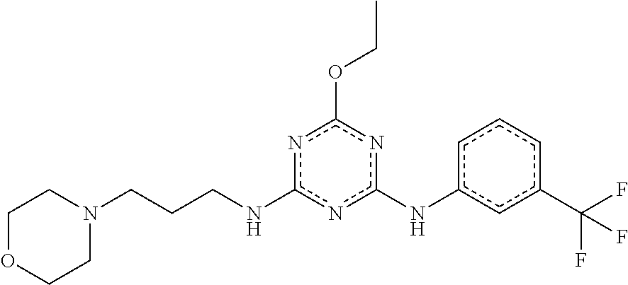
c1c(C(F)(F)F)cc(Nc2nc(OCC)nc(NCCCN3CCOCC3)n2)cc1
